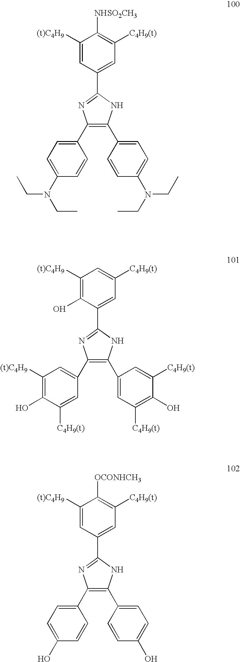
C1([(t)C4H9])=CC(C2=NC(C3=CC=C(N(CC)CC)C=C3)=C(C3=CC=C(N(CC)CC)C=C3)N2)=CC([C4H9(t)])=C1[NHSO2CH3].C1([(t)C4H9])=C(O)C(C2=NC(C3=CC([(t)C4H9])=C(O)C([C4H9(t)])=C3)=C(C3=CC([C4H9(t)])=C(O)C([C4H9(t)])=C3)N2)=CC([C4H9(t)])=C1.C1([(t)C4H9])=CC(C2=NC(C3=CC=C(O)C=C3)=C(C3=CC=C(O)C=C3)N2)=CC([C4H9(t)])=C1[OCONHCH3]
